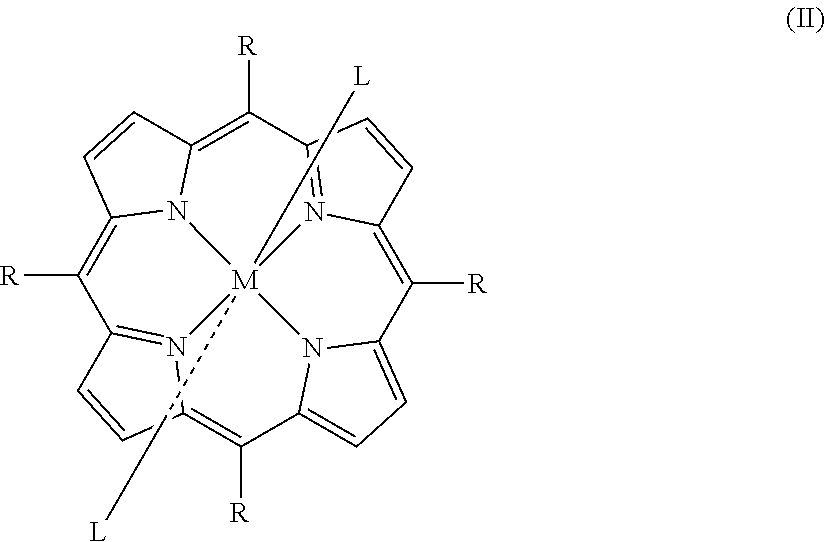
C1([R])=C2N3C(=C([R])C4=N5C(=C([R])C6=CC=C7N6[M]35([L])(C[L])N3=C1C=CC3=C7[R])C=C4)C=C2
